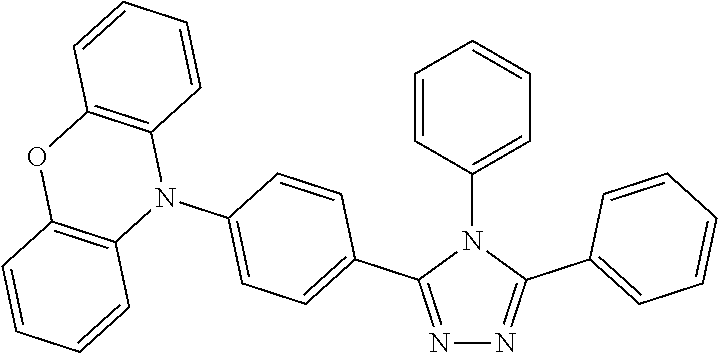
N1=C(C2=CC=C(N3C4=C(OC5=C3C=CC=C5)C=CC=C4)C=C2)N(C2=CC=CC=C2)C(C2=CC=CC=C2)=N1
